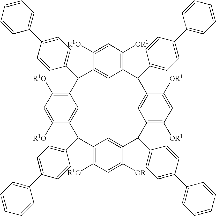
C1([R1O])=CC([OR1])=C2C=C1C(C1=CC=C(C3=CC=CC=C3)C=C1)C1=C([R1O])C=C([R1O])C(=C1)C(C1=CC=C(C3=CC=CC=C3)C=C1)C1=C([R1O])C=C([OR1])C(=C1)C(C1=CC=C(C3=CC=CC=C3)C=C1)C1=C([OR1])C=C([OR1])C(=C1)C2C1=CC=C(C2=CC=CC=C2)C=C1
